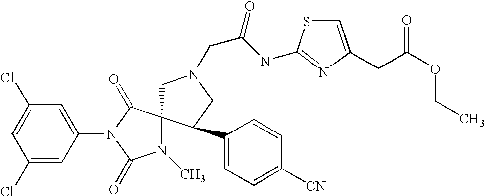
ClC1=CC(Cl)=CC(N2C(=O)C3(N(C)C2=O)CN(CC(NC2=NC(CC(OCC)=O)=CS2)=O)CC3C2=CC=C([CN])C=C2)=C1
